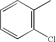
C1=CC(C)=C(Cl)C=C1
